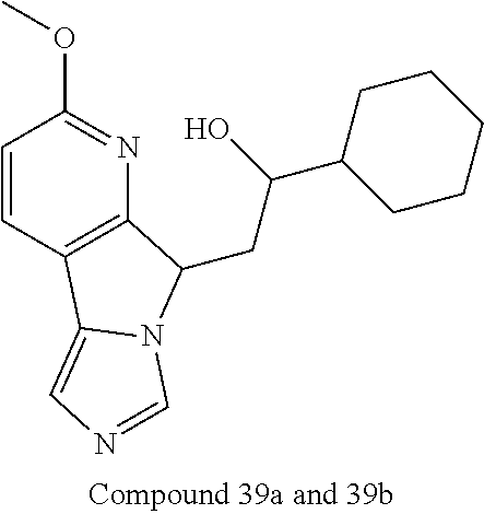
C1=CC2=C(C(CC(C3CCCCC3)O)N3C2=CN=C3)N=C1OC
